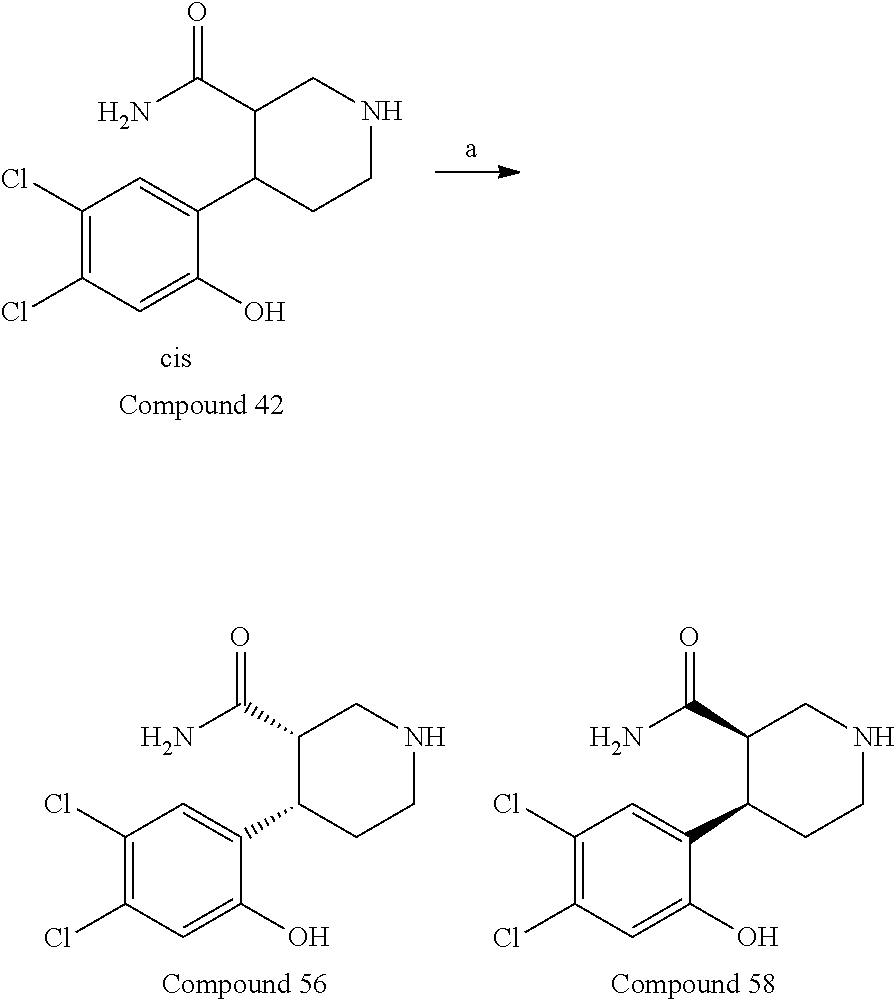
C1(Cl)=C(Cl)C=C(O)C(C2CCNCC2C(N)=O)=C1.C1(Cl)=C(Cl)C=C(O)C(C2CCNCC2C(N)=O)=C1.C1(Cl)=C(Cl)C=C(O)C(C2CCNCC2C(N)=O)=C1
